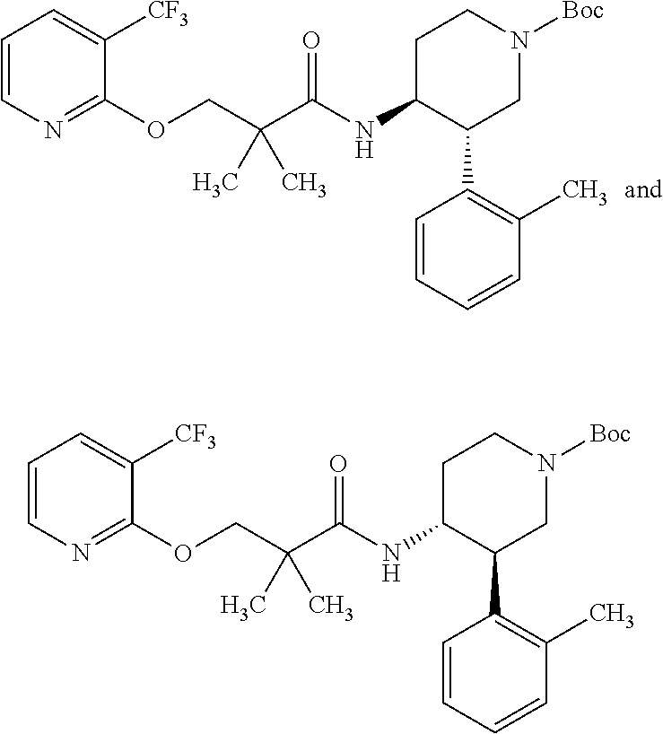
C1=CN=C(OCC(C(=O)NC2C(C3=C(C)C=CC=C3)CN([Boc])CC2)(C)C)C([CF3])=C1.C1=CN=C(OCC(C(=O)NC2C(C3=C(C)C=CC=C3)CN([Boc])CC2)(C)C)C([CF3])=C1
